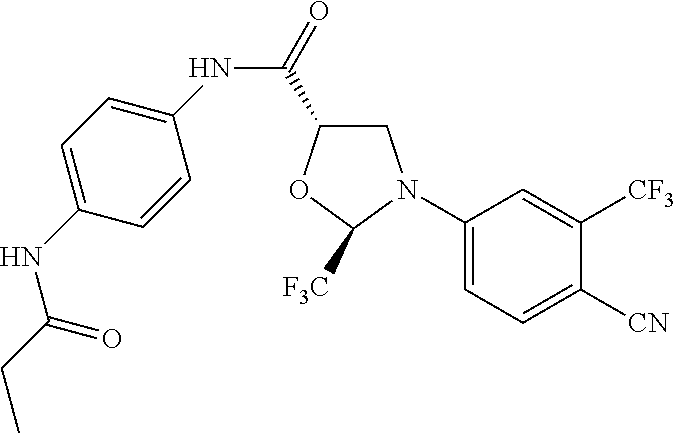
C1(N2CC(C(=O)NC3=CC=C(NC(CC)=O)C=C3)OC2[F3C])=CC=C([CN])C([CF3])=C1
